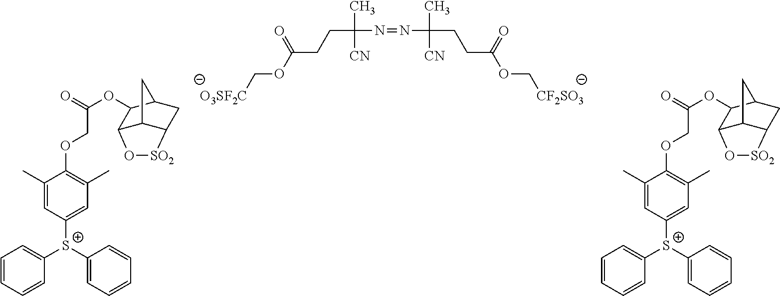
C(C(N=NC(CCC(OC[CF2SO3])=O)(C)[CN])(C)[CN])CC(OC[O3SF2C])=O.C1=CC=CC([S+](C2=CC=CC=C2)C2=CC(C)=C(OCC(OC3C4C5C(CC3C5)[SO2]O4)=O)C(C)=C2)=C1.C1=CC=CC([S+](C2=CC=CC=C2)C2=CC(C)=C(OCC(OC3C4C5C(CC3C5)[SO2]O4)=O)C(C)=C2)=C1
